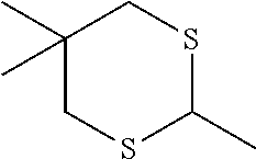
C1(C)(C)CSC(C)SC1
